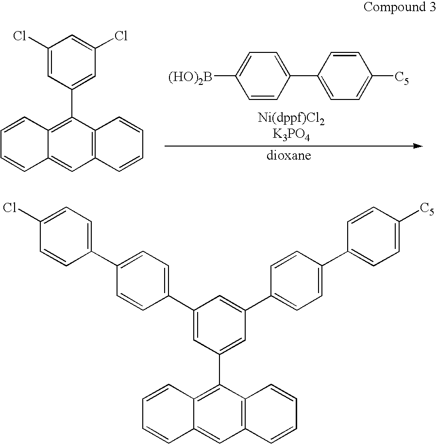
C1=CC(C2=CC=C([C5])C=C2)=CC=C1[(HO)2B].C1=CC2=C(C3=CC(Cl)=CC(Cl)=C3)C3=C(C=C2C=C1)C=CC=C3.C1=CC2=C(C3=CC(C4=CC=C(C5=CC=C([C5])C=C5)C=C4)=CC(C4=CC=C(C5=CC=C(Cl)C=C5)C=C4)=C3)C3=C(C=C2C=C1)C=CC=C3
